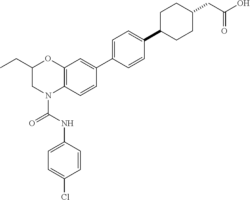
C12=C(C=CC(C3=CC=C(C4CCC(CC(O)=O)CC4)C=C3)=C1)N(C(NC1=CC=C(Cl)C=C1)=O)CC(CC)O2
